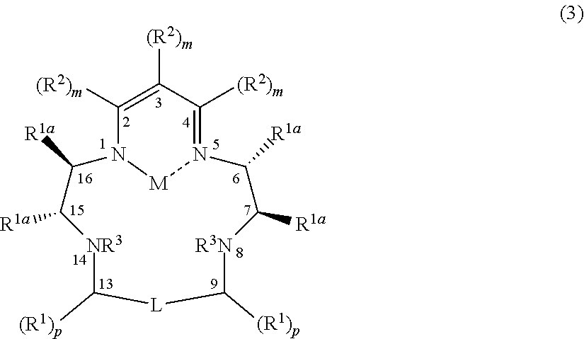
[NR3]1C([R1a])C([R1a])N2[M]N(=C([(R2)m])C([(R2)m])=C2[(R2)m])C([R1a])C([R1a])[R3N]C([(R1)p])[L]C1[(R1)p]
